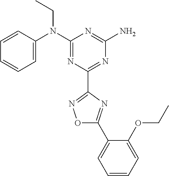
C1=CC(N(C2=NC(C3=NOC(C4=CC=CC=C4OCC)=N3)=NC(N)=N2)CC)=CC=C1
